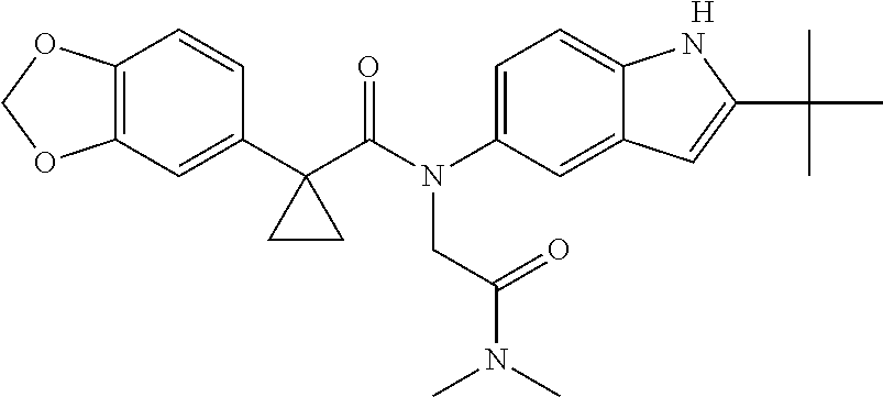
C1(C2(C(N(C3=CC=C4C(=C3)C=C(C(C)(C)C)N4)CC(N(C)C)=O)=O)CC2)=CC2=C(C=C1)OCO2.[H]
